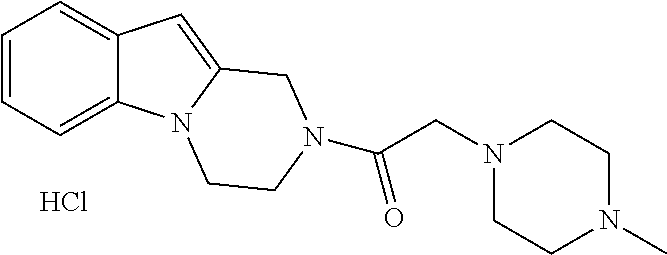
Cl.C1=CC=C2C(=C1)C=C1N2CCN(C(CN2CCN(C)CC2)=O)C1
